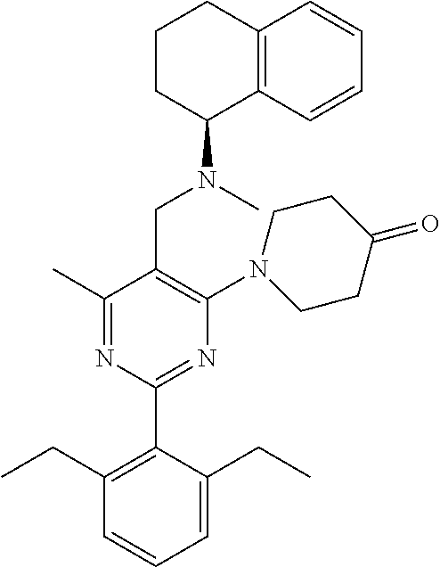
C1(C)=NC(C2=C(CC)C=CC=C2CC)=NC(N2CCC(=O)CC2)=C1CN(C)C1C2=C(CCC1)C=CC=C2
